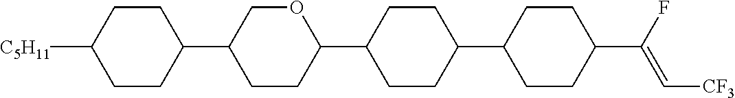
C1CC(C2CCC(C3CCC(C4CCC(C(F)=C[CF3])CC4)CC3)OC2)CCC1[C5H11]
